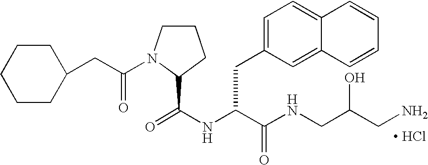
C1CN(C(CC2CCCCC2)=O)C(C(NC(C(NCC(CN)O)=O)CC2=CC=C3C(=C2)C=CC=C3)=O)C1.[ HCl]
